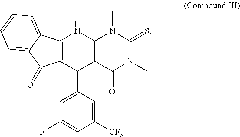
C12=C(C(C3=CC(F)=CC([CF3])=C3)C3=C(N1)N(C)C(=S)N(C)C3=O)C(=O)C1=CC=CC=C21
